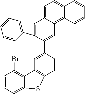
C1=CC=C2C(=C1Br)C1=C(C=CC(C3=CC4=C5C(=CC=C4C=C3C3=CC=CC=C3)C=CC=C5)=C1)S2
